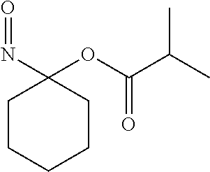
C1CCCCC1(N=O)OC(C(C)C)=O
